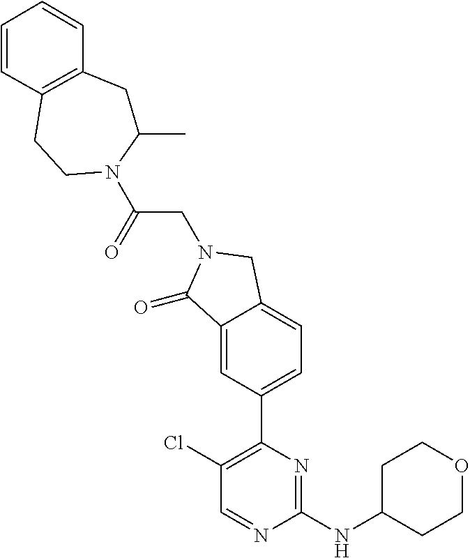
C1(Cl)=C(C2=CC=C3C(=C2)C(=O)N(CC(N2C(C)CC4=C(CC2)C=CC=C4)=O)C3)N=C(NC2CCOCC2)N=C1
